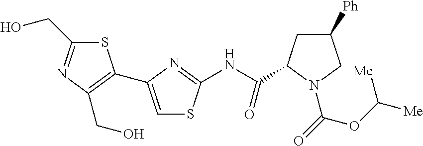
S1C(CO)=NC(CO)=C1C1=CSC(NC(C2CC([Ph])CN2C(OC([Me])[Me])=O)=O)=N1
